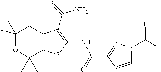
C1(C)(C)OC(C)(C)C2=C(C1)C(C(=O)N)=C(NC(C1=NN(C(F)F)C=C1)=O)S2
